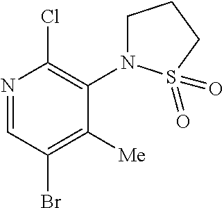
N1=CC(Br)=C([Me])C(N2CCCS2(=O)=O)=C1Cl
